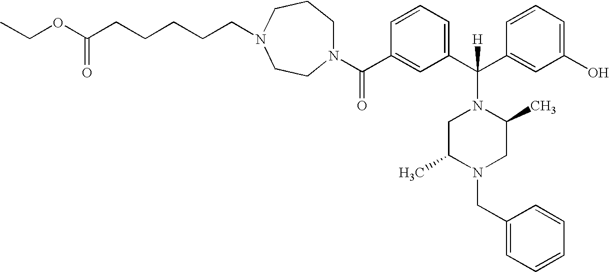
N1(C(C2=CC(C(C3=CC(O)=CC=C3)(N3CC(C)N(CC4=CC=CC=C4)CC3C)[H])=CC=C2)=O)CCCN(CCCCCC(OCC)=O)CC1
